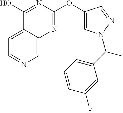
C1=C2C(=CN=C1)N=C(OC1=CN(C(C3=CC=CC(F)=C3)C)N=C1)N=C2O
